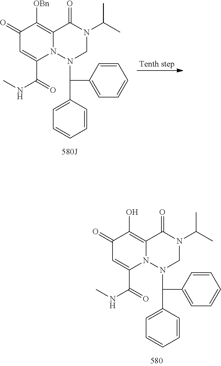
C1(=O)C=C(C(=O)NC)N2C(=C1[OBn])C(=O)N(C(C)C)CN2C(C1=CC=CC=C1)C1=CC=CC=C1.C1(=O)C=C(C(=O)NC)N2C(=C1O)C(=O)N(C(C)C)CN2C(C1=CC=CC=C1)C1=CC=CC=C1
